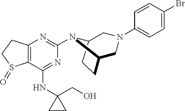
C12=C(C(NC3(CO)CC3)=NC(N3C4CN(C5=CC=C(Br)C=C5)CC3CC4)=N1)S(=O)CC2
